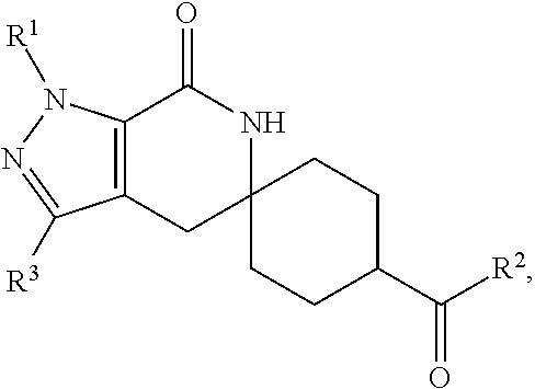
C12=C(N([R1])N=C1[R3])C(=O)NC1(C2)CCC(C([R2])=O)CC1
